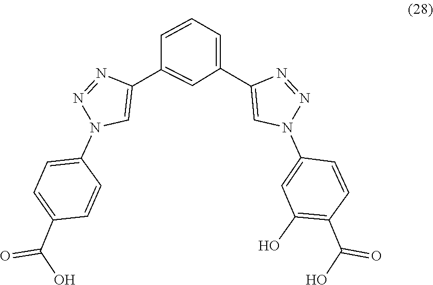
N1(C2=CC(O)=C(C(O)=O)C=C2)C=C(C2=CC=CC(C3=CN(C4=CC=C(C(O)=O)C=C4)N=N3)=C2)N=N1
